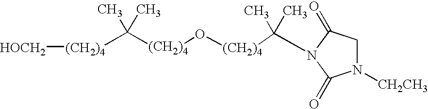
C([(CH2)4]O[(CH2)4]C(C)(C)N1C(=O)CN([CH2CH3])C1=O)(C)(C)[(CH2)4][HOCH2]
